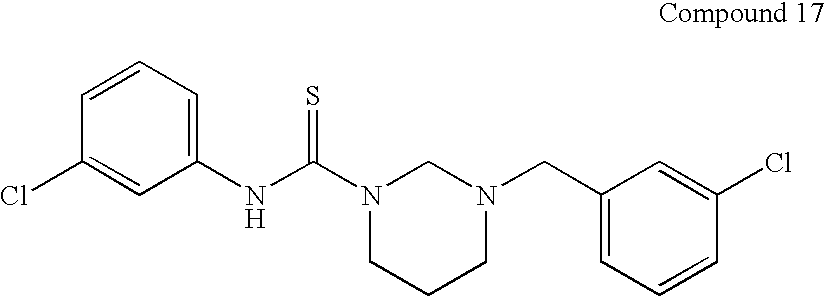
C1(NC(N2CCCN(CC3=CC=CC(Cl)=C3)C2)=S)=CC=CC(Cl)=C1
